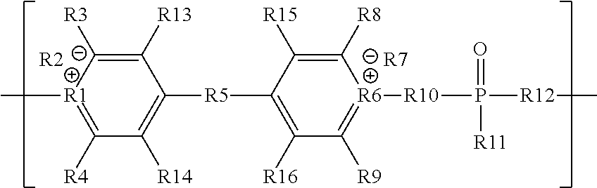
C1([R13])=C([R3])[R1](C)=C([R4])C([R14])=C1[R5]C1=C([R16])C([R9])=[R6]([R10]P([R12]C)(=O)[R11])C([R8])=C1[R15].[R2].[R7]
